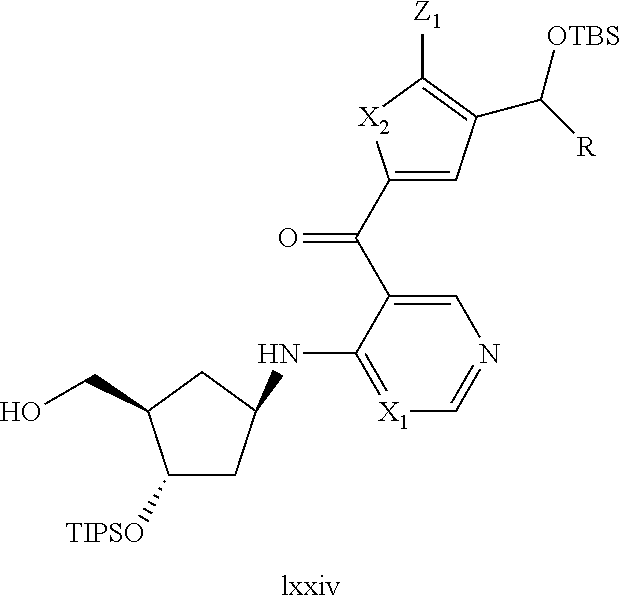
C1([TIPSO])CC(NC2=[X1]C=NC=C2C(C2=CC(C([OTBS])[R])=C([Z1])[X2]2)=O)CC1CO
